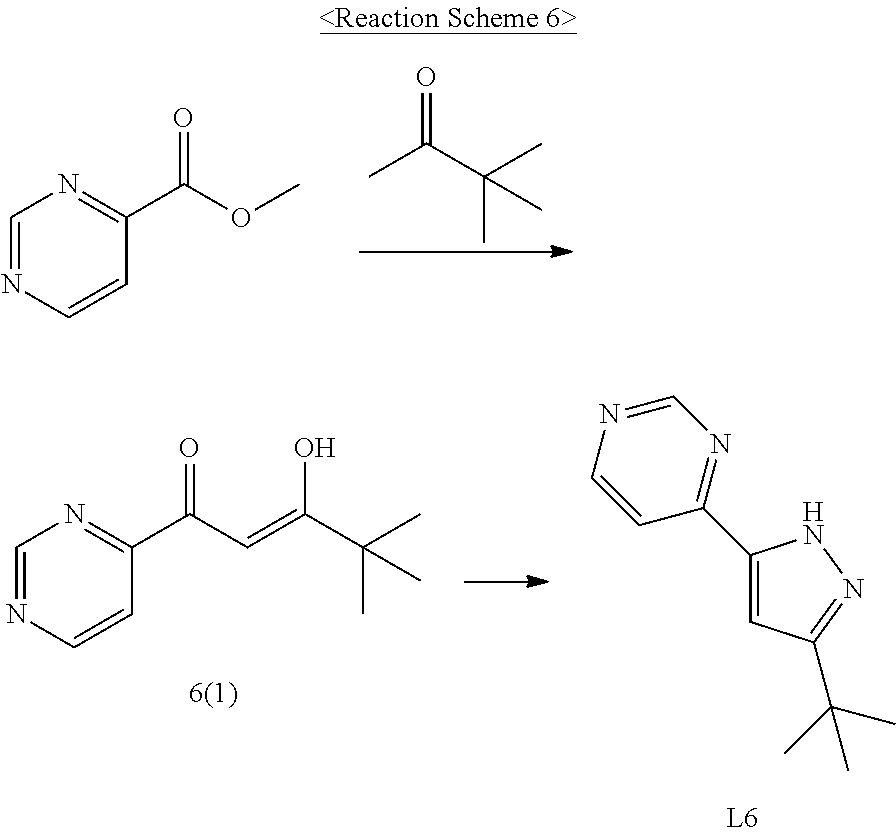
C1=NC=CC(C(OC)=O)=N1.CC(C(C)(C)C)=O.N1=C(C2=CC(C(C)(C)C)=NN2)C=CN=C1.C1=NC=CC(C(C=C(C(C)(C)C)O)=O)=N1
